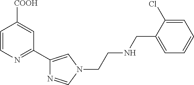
C1=CN=C(C2=CN(CCNCC3=CC=CC=C3Cl)C=N2)C=C1[COOH]
